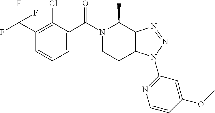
C1=C(C(N2CCC3=C(C2C)N=NN3C2=NC=CC(OC)=C2)=O)C(Cl)=C(C(F)(F)F)C=C1
